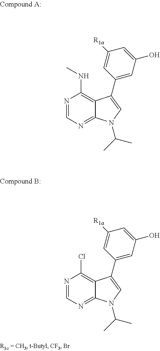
CNC1=C2C(=NC=N1)N(C(C)C)C=C2C1=CC(O)=CC([R1a])=C1.ClC1=C2C(=NC=N1)N(C(C)C)C=C2C1=CC(O)=CC([R1a])=C1
